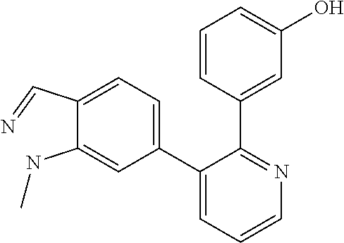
C1(C=N)=CC=C(C2=CC=CN=C2C2=CC(O)=CC=C2)C=C1NC
